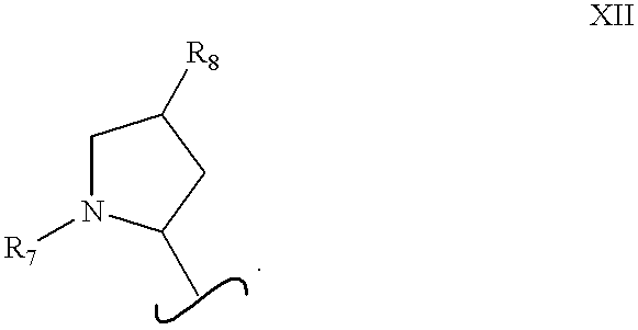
C1N([R7])C(C)CC1[R8]
